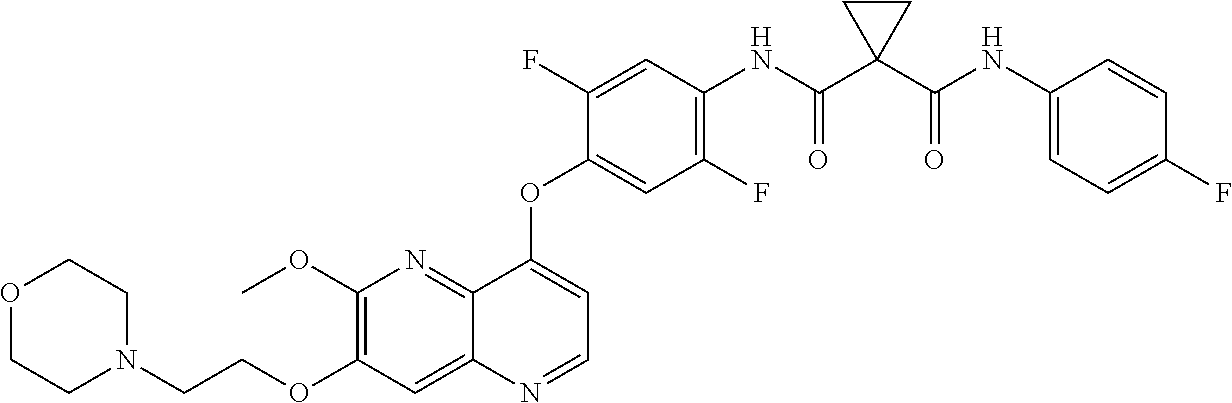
C12=NC(OC)=C(OCCN3CCOCC3)C=C1N=CC=C2OC1=CC(F)=C(NC(C2(C(NC3=CC=C(F)C=C3)=O)CC2)=O)C=C1F
